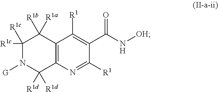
C1([R1c])([R1c])N([G])C([R1d])([R1d])C2=C(C1([R1b])[R1a])C([R1])=C(C(N[OH])=O)C([R1])=N2
